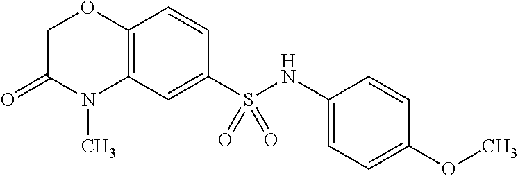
C1C(=O)N(C)C2=C(O1)C=CC(S(NC1=CC=C(OC)C=C1)(=O)=O)=C2
